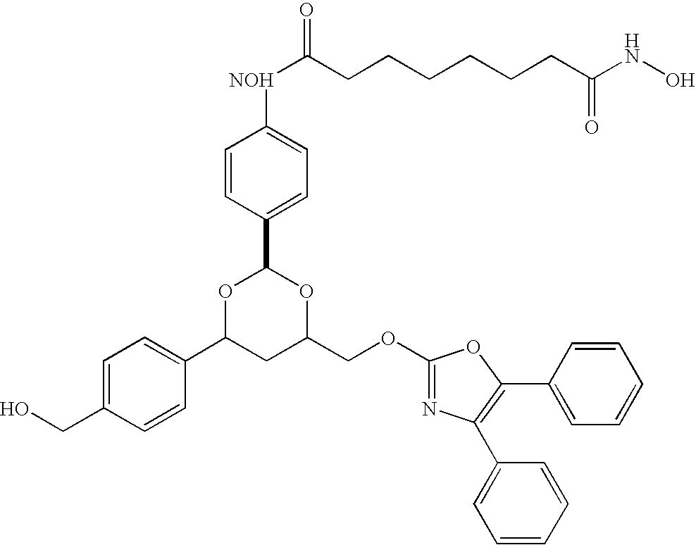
C1=C(CO)C=CC(C2CC(COC3=NC(C4=CC=CC=C4)=C(C4=CC=CC=C4)O3)OC(C3=CC=C([NOH]C(=O)CCCCCCC(NO)=O)C=C3)O2)=C1
